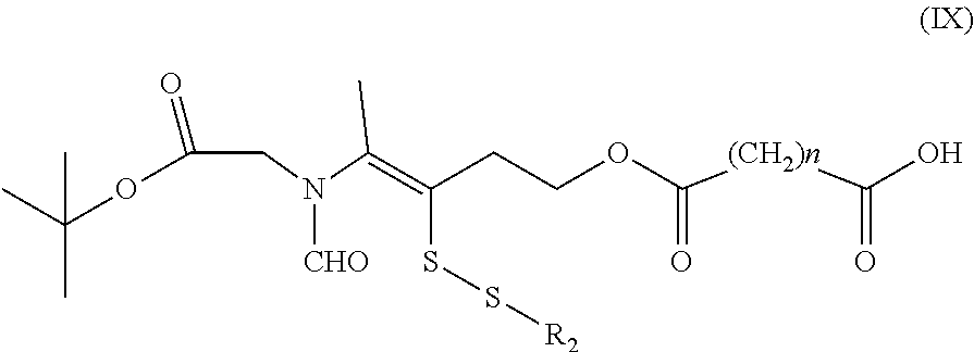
N(C(=C(CCOC([(CH2)n]C(O)=O)=O)SS[R2])C)([CHO])CC(OC(C)(C)C)=O
